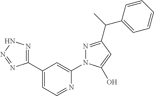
C1(C2=CC=NC(N3N=C(C(C4=CC=CC=C4)C)C=C3O)=C2)=NNN=N1
